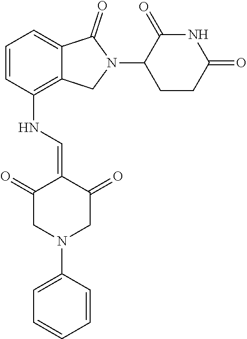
N(C1=C2C(=CC=C1)C(=O)N(C1CCC(=O)NC1=O)C2)C=C1C(=O)CN(C2=CC=CC=C2)CC1=O
